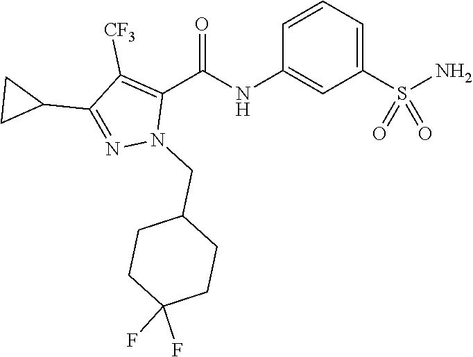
C1=CC=C(S(N)(=O)=O)C=C1NC(C1=C([CF3])C(C2CC2)=NN1CC1CCC(F)(F)CC1)=O
